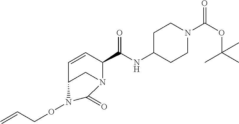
C1=CC(C(NC2CCN(C(OC(C)(C)C)=O)CC2)=O)N2CC1N(OCC=C)C2=O
